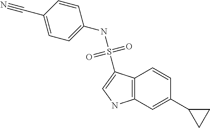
C12=C(C=C(C3CC3)C=C1)NC=C2S(NC1=CC=C(C#N)C=C1)(=O)=O
